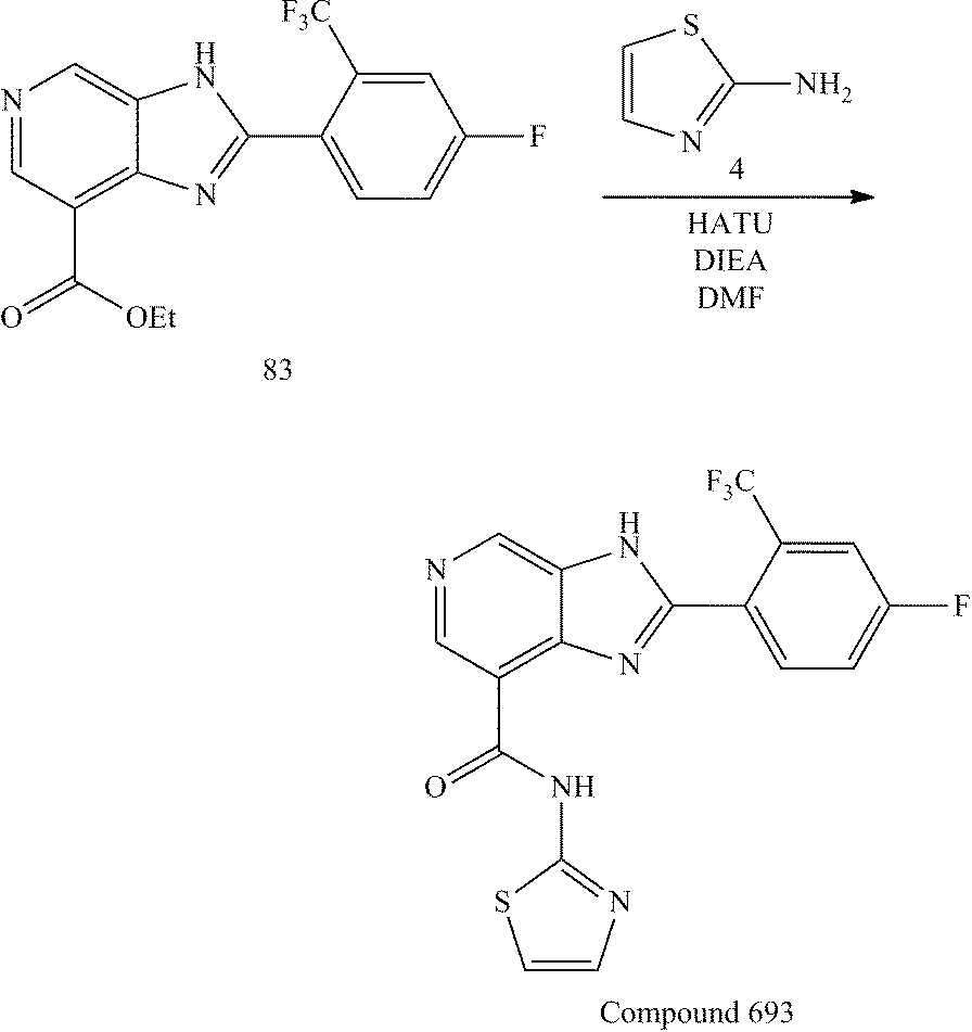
C1=CN=C(N)S1.N1=CC(C(=O)[OEt])=C2C(=C1)NC(C1=CC=C(F)C=C1[F3C])=N2.N1=CC(C(=O)NC2=NC=CS2)=C2C(=C1)NC(C1=CC=C(F)C=C1[F3C])=N2
